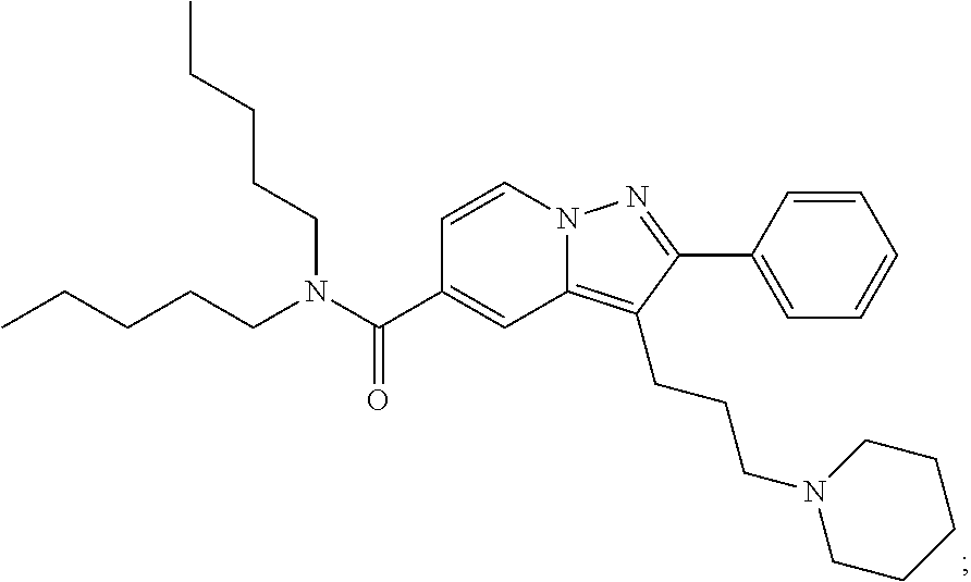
N12C(=C(CCCN3CCCCC3)C(C3=CC=CC=C3)=N1)C=C(C(N(CCCCC)CCCCC)=O)C=C2
